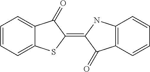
C1=CC=C2C(=C1)C(=O)C(=C1C(=O)C3=C(N1)C=CC=C3)S2
